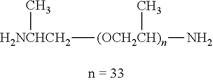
[H2NCHCH2]([(OCH2CH)n](C)N)C
